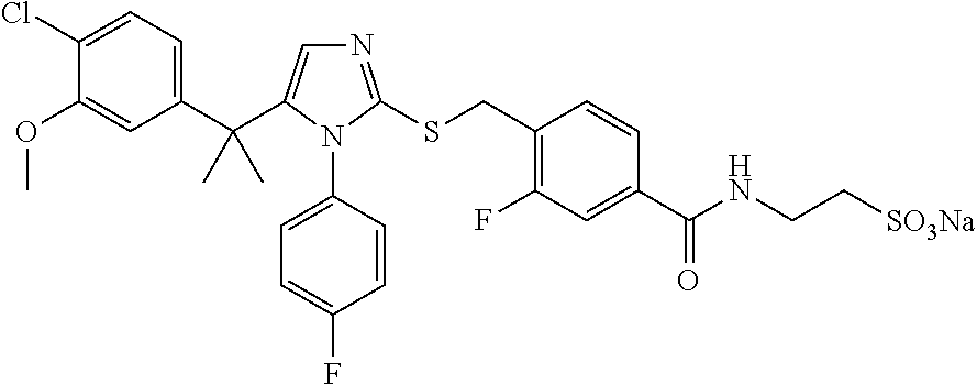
N1=C(SCC2=C(F)C=C(C(NCC[SO3Na])=O)C=C2)N(C2=CC=C(F)C=C2)C(C(C2=CC=C(Cl)C(OC)=C2)(C)C)=C1
